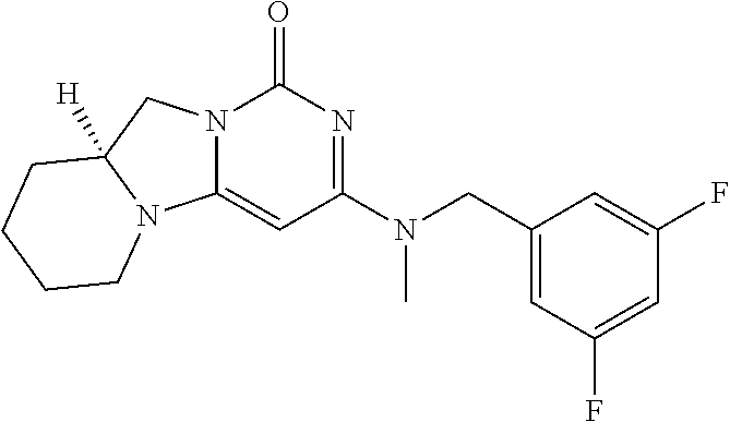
N12C(=CC(N(CC3=CC(F)=CC(F)=C3)C)=NC1=O)N1C([H])(C2)CCCC1
